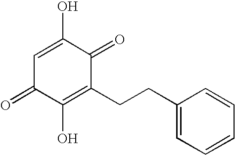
OC1=CC(=O)C(O)=C(CCC2=CC=CC=C2)C1=O
